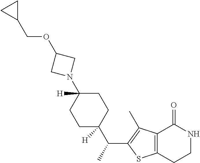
C12=C(CCNC1=O)SC(C(C1([H])CCC(N3CC(OCC4CC4)C3)([H])CC1)C)=C2C
